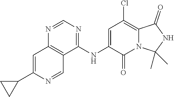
C1(NC2=CC(Cl)=C3N(C2=O)C(C)(C)NC3=O)=NC=NC2=C1C=NC(C1CC1)=C2
